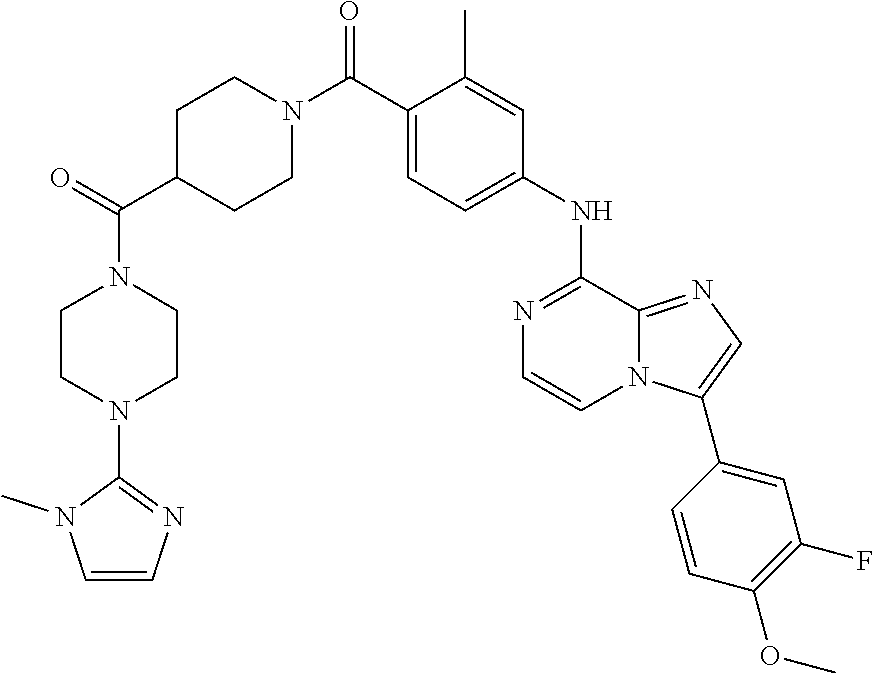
C1(C)=CC(NC2=NC=CN3C2=NC=C3C2=CC(F)=C(OC)C=C2)=CC=C1C(N1CCC(C(=O)N2CCN(C3=NC=CN3C)CC2)CC1)=O
